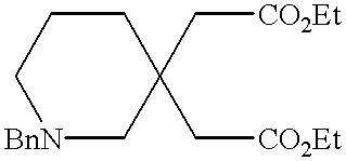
[BnN]1CC(C[CO2Et])(C[CO2Et])CCC1
